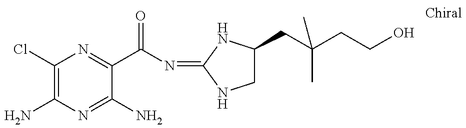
C1(Cl)=C(N)N=C(N)C(C(N=C2NC(CC(CCO)(C)C)CN2)=O)=N1
